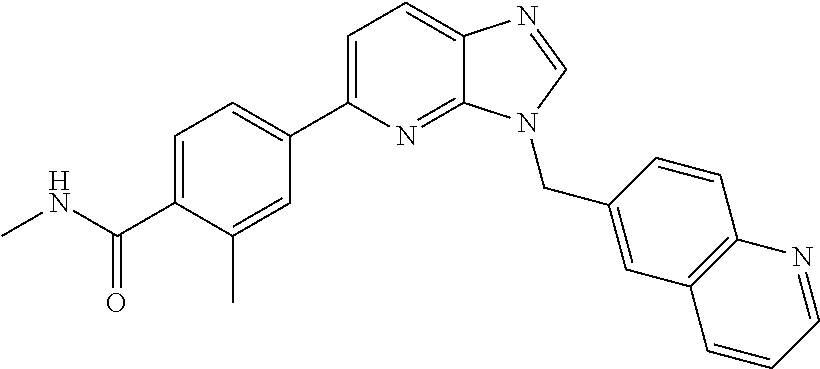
C1=C(C2=CC=C(C(NC)=O)C(C)=C2)N=C2C(=C1)N=CN2CC1=CC2=C(C=C1)N=CC=C2
